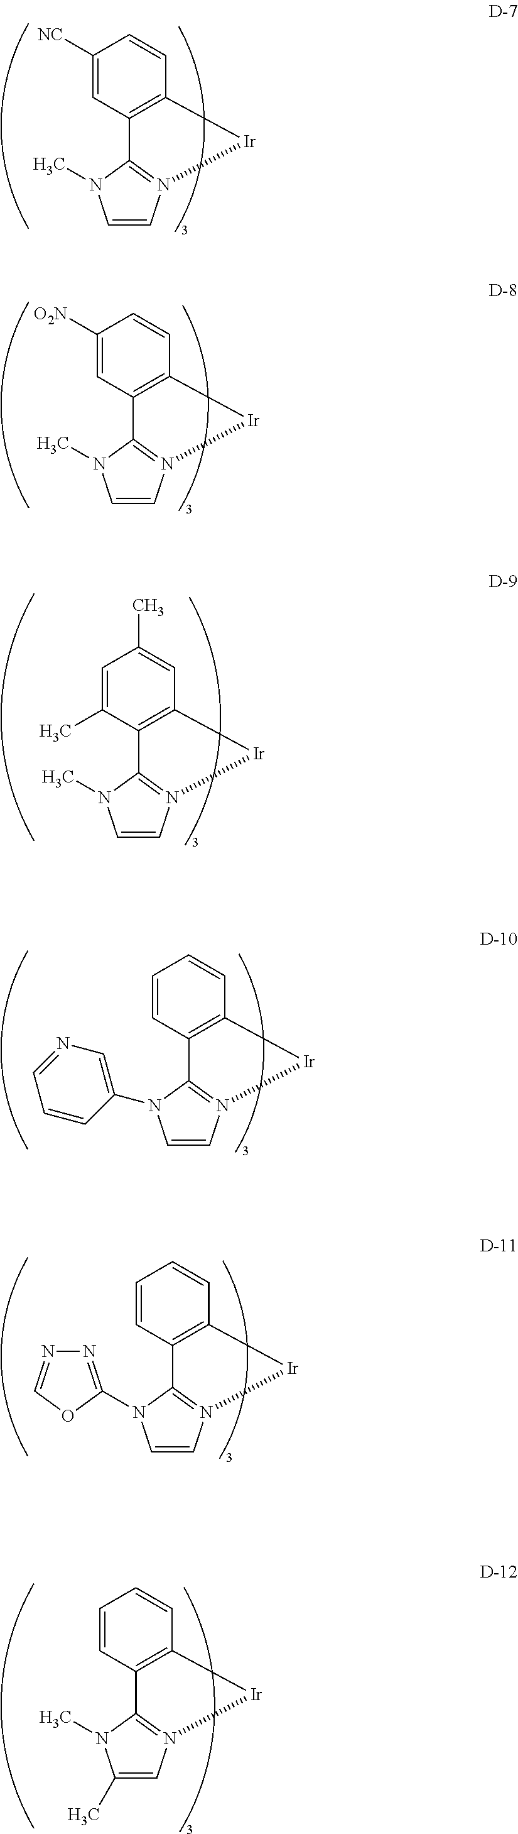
C1([NC])=CC2=C(C=C1)[Ir]N1=C2N(C)C=C1.C1([O2N])=CC2=C(C=C1)[Ir]N1=C2N(C)C=C1.C1=C(C)C2=C(C=C1C)[Ir]N1=C2N(C)C=C1.C1=CC2=C(C=C1)[Ir]N1=C2N(C2=CN=CC=C2)C=C1.C1=CC2=C(C=C1)[Ir]N1=C2N(C2=NN=CO2)C=C1.C1=CC2=C(C=C1)[Ir]N1=C2N(C)C(C)=C1
